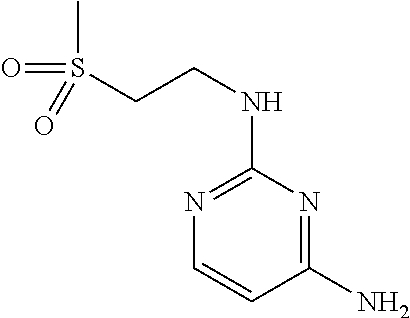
C1(N)=NC(NCCS(=O)(C)=O)=NC=C1
